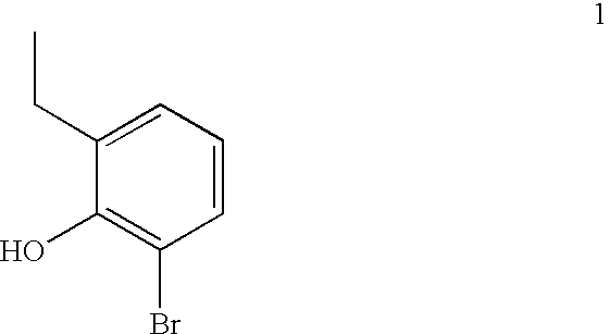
C1(O)=C(Br)C=CC=C1CC
